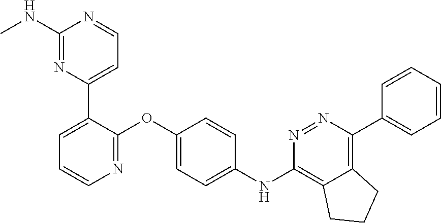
C1(NC)=NC(C2=CC=CN=C2OC2=CC=C(NC3=C4C(=C(C5=CC=CC=C5)N=N3)CCC4)C=C2)=CC=N1
